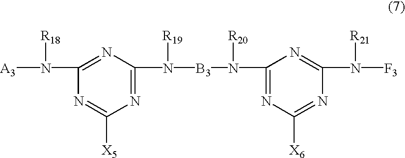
N1=C(N([B3]N(C2=NC([X6])=NC(N([R21])[F3])=N2)[R20])[R19])N=C(N([A3])[R18])N=C1[X5]
